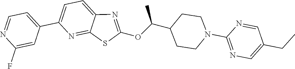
C1=C(C2=CC=NC(F)=C2)N=C2C(=C1)N=C(OC(C1CCN(C3=NC=C(CC)C=N3)CC1)C)S2
